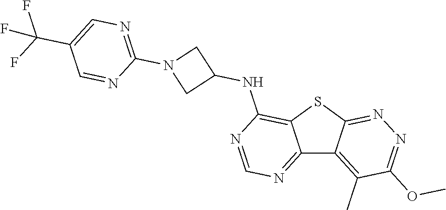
C12=NC=NC(NC3CN(C4=NC=C(C(F)(F)F)C=N4)C3)=C1SC1=NN=C(OC)C(C)=C21
